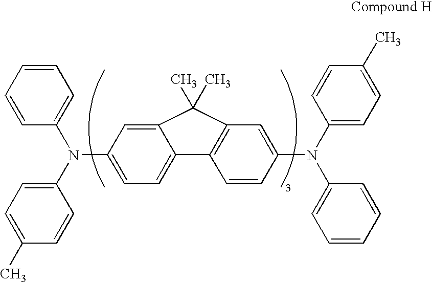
C1=CC=CC(N(C2=CC=C(C)C=C2)C2=CC=C3C(=C2)C(C)(C)C2=C3C=CC(N(C3=CC=C(C)C=C3)C3=CC=CC=C3)=C2)=C1
